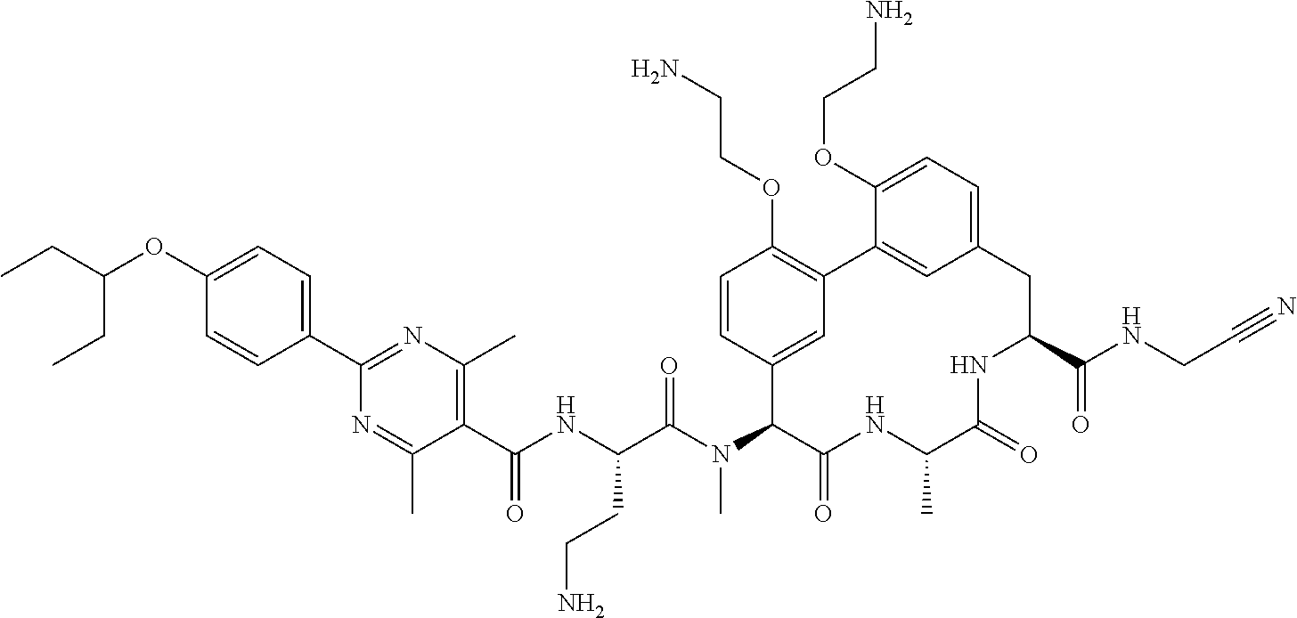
C1(C(NC(C(N(C2C(=O)NC(C)C(=O)NC(C(NCC#N)=O)CC3=CC=C(OCCN)C(=C3)C3=C(OCCN)C=CC2=C3)C)=O)CCN)=O)=C(C)N=C(C2=CC=C(OC(CC)CC)C=C2)N=C1C
